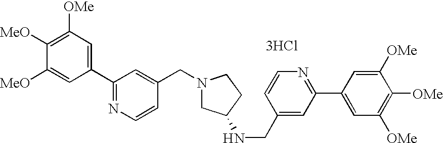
[3HCl].N1(CC2=CC(C3=CC([OMe])=C([MeO])C([MeO])=C3)=NC=C2)CC(NCC2=CC(C3=CC([OMe])=C([OMe])C([OMe])=C3)=NC=C2)CC1
